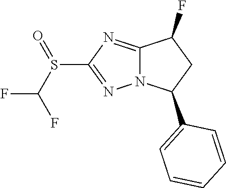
N12C(=NC(S(C(F)F)=O)=N1)C(F)CC2C1=CC=CC=C1
